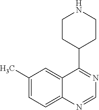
C1(C)=CC=C2C(=C1)C(C1CCNCC1)=NC=N2
